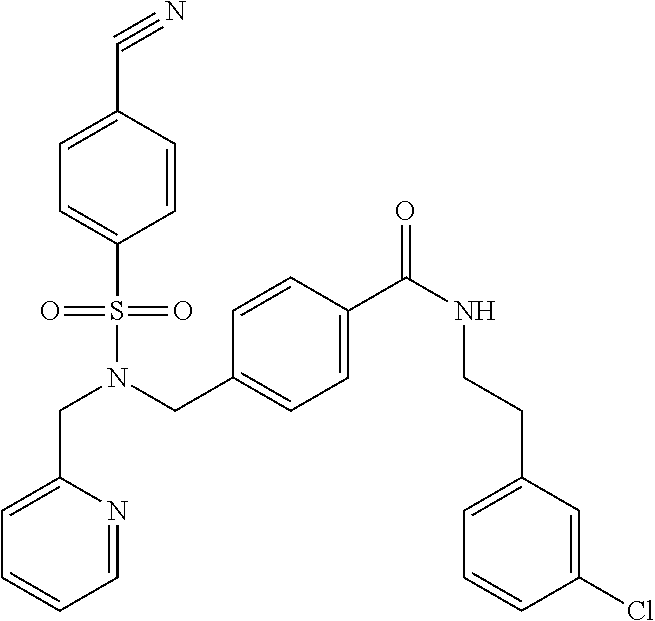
C1=C(CN(S(=O)(=O)C2=CC=C(C#N)C=C2)CC2=CC=C(C(NCCC3=CC=CC(Cl)=C3)=O)C=C2)N=CC=C1
